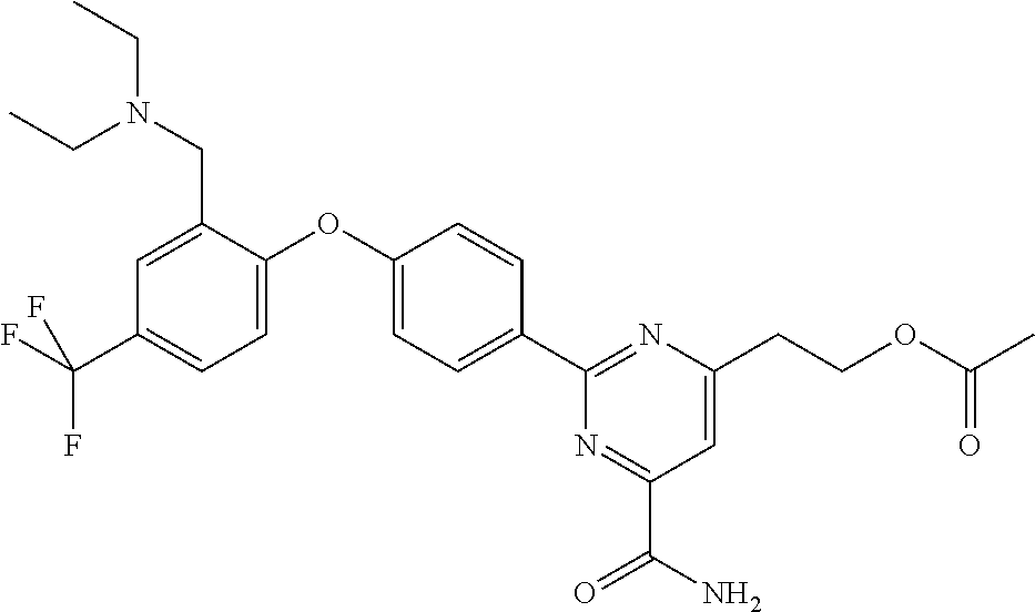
C1=C(OC2=CC=C(C3=NC(CCOC(C)=O)=CC(C(=O)N)=N3)C=C2)C(CN(CC)CC)=CC(C(F)(F)F)=C1
